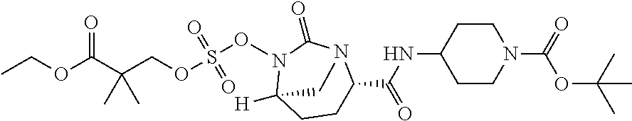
S(OCC(C(OCC)=O)(C)C)(=O)(=O)ON1C(=O)N2C(C(=O)NC3CCN(C(=O)OC(C)(C)C)CC3)CCC1([H])C2
